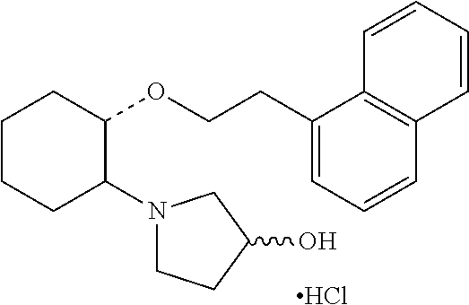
C1CCC(N2CCC(O)C2)C(OCCC2=CC=CC3=C2C=CC=C3)C1.Cl
